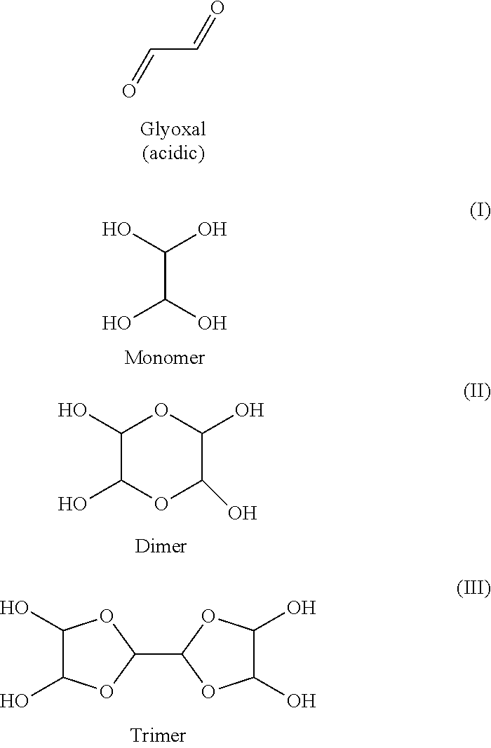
O=CC=O.C(C(O)O)(O)O.C1(O)C(O)OC(O)C(O)O1.C1(O)C(O)OC(C2OC(O)C(O)O2)O1
